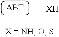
C[XH]
